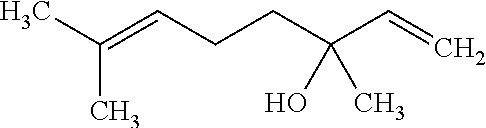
CC(=CCCC(C=C)(O)C)C
